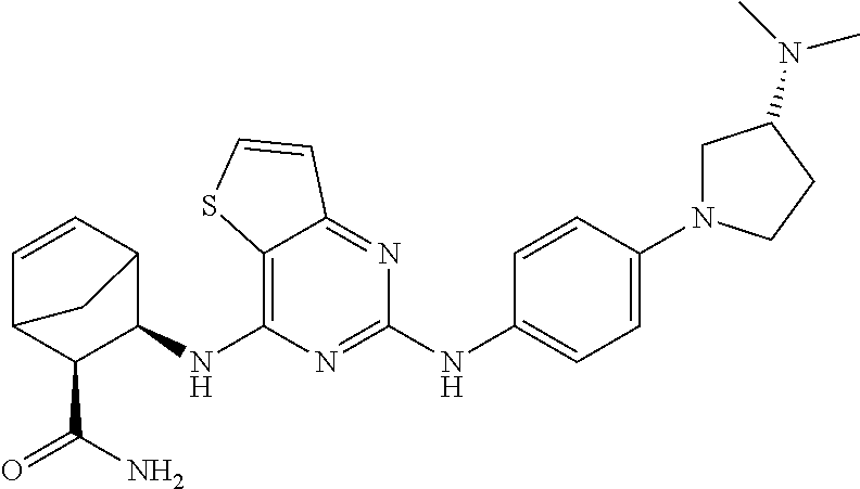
C12=C(NC3C4C=CC(C3C(N)=O)C4)N=C(NC3=CC=C(N4CC(N(C)C)CC4)C=C3)N=C1C=CS2
